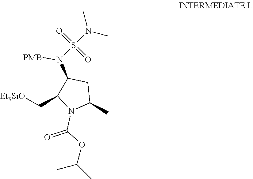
C1(N([PMB])S(N(C)C)(=O)=O)C(C[Et3SiO])N(C(OC(C)C)=O)C(C)C1
